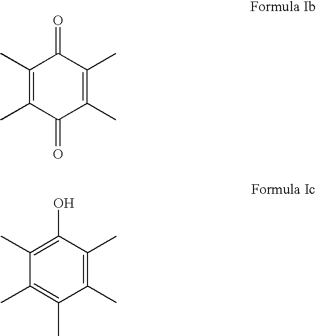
C1(C)=C(C)C(=O)C(C)=C(C)C1=O.C1(C)=C(C)C(O)=C(C)C(C)=C1C
